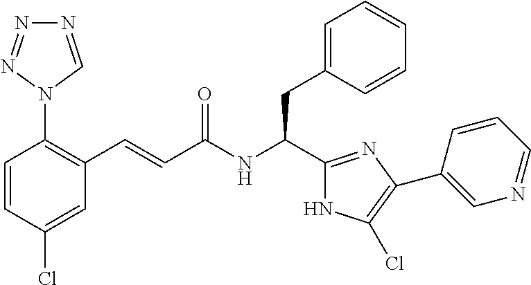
C1=CC(Cl)=CC(C=CC(NC(C2=NC(C3=CN=CC=C3)=C(Cl)N2)CC2=CC=CC=C2)=O)=C1N1C=NN=N1
